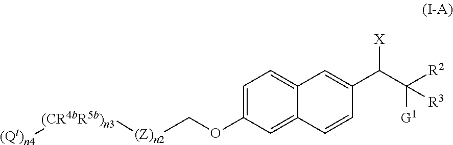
C1(C(C([G1])([R2])[R3])[X])=CC2=CC=C(OC[(Z)n2][(CR4bR5b)n3][(Qt)n4])C=C2C=C1
